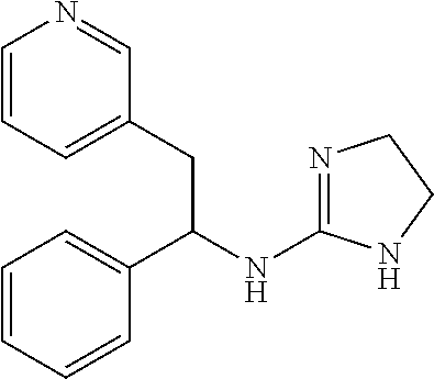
C1=CC=C(CC(C2=CC=CC=C2)NC2=NCCN2)C=N1
